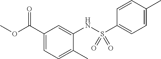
O=C(C1=CC=C(C)C(NS(C2=CC=C(C)C=C2)(=O)=O)=C1)OC
